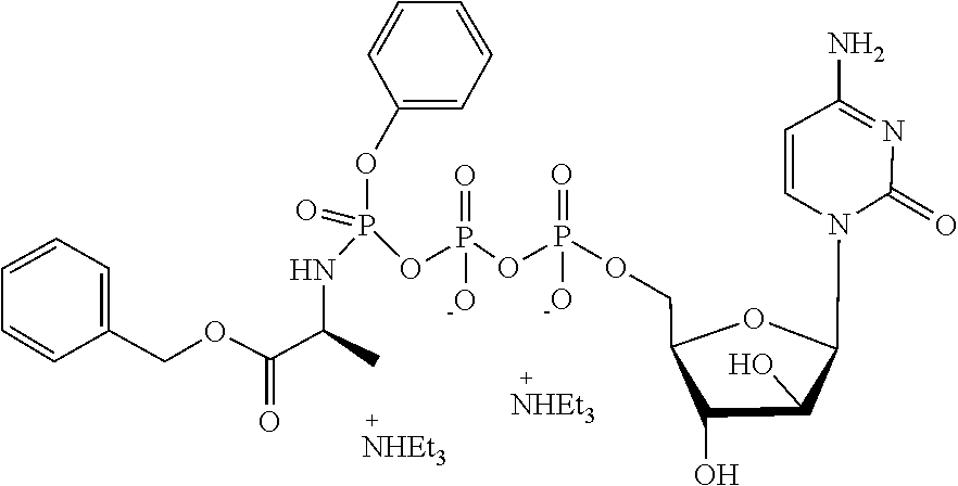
C(C1C(O)C(O)C(N2C(=O)N=C(N)C=C2)O1)OP(OP(OP(OC1=CC=CC=C1)(=O)NC(C(OCC1=CC=CC=C1)=O)C)(=O)[-O])(=O)[-O]
